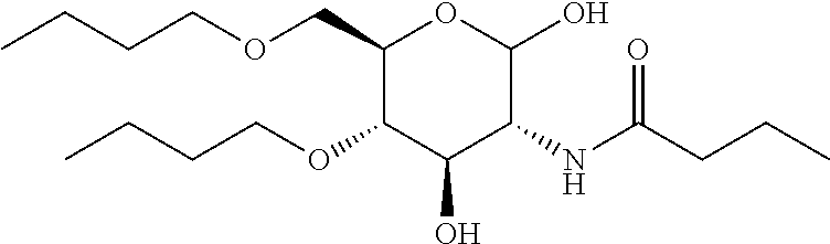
C1(COCCCC)C(OCCCC)C(O)C(NC(CCC)=O)C(O)O1
